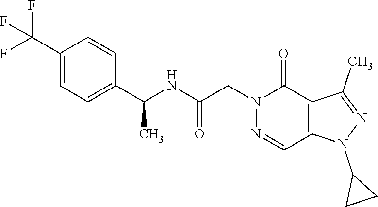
C1(C(F)(F)F)=CC=C(C(NC(CN2N=CC3=C(C2=O)C(C)=NN3C2CC2)=O)C)C=C1
